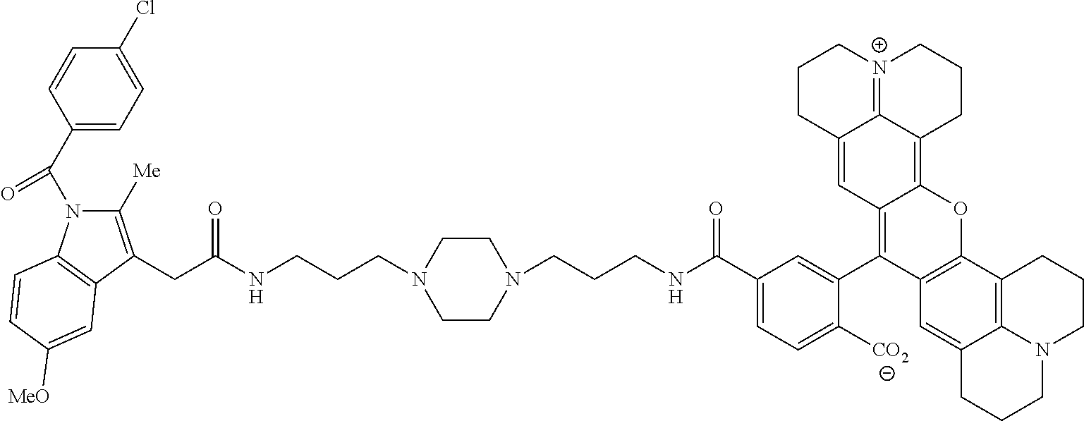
C1(C(N2C([Me])=C(CC(NCCCN3CCN(CCCNC(C4=CC=C([CO2])C(C5=C6C(=C7C8=[N+](CCC7)CCCC8=C6)OC6=C5C=C5C7=C6CCCN7CCC5)=C4)=O)CC3)=O)C3=C2C=CC([MeO])=C3)=O)=CC=C(Cl)C=C1
